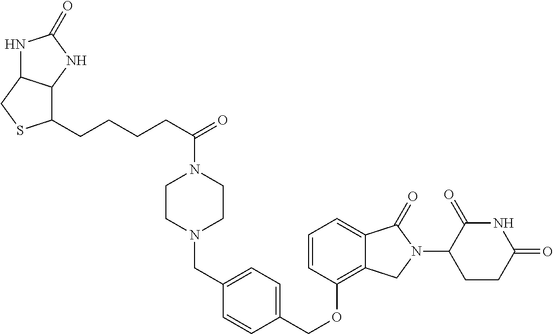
O(C1=C2C(=CC=C1)C(=O)N(C1C(=O)NC(=O)CC1)C2)CC1=CC=C(CN2CCN(C(CCCCC3C4C(CS3)NC(=O)N4)=O)CC2)C=C1
